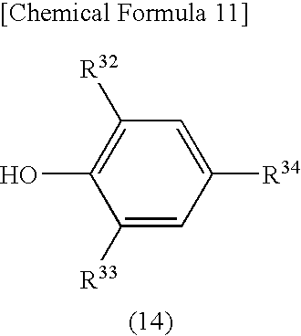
C1([R33])=CC([R34])=CC([R32])=C1O
